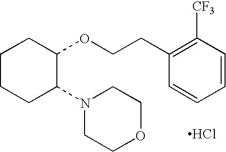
C1CCC(N2CCOCC2)C(OCCC2=C([CF3])C=CC=C2)C1.Cl
